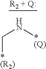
C(N[*(Q)])[*(R2)]
